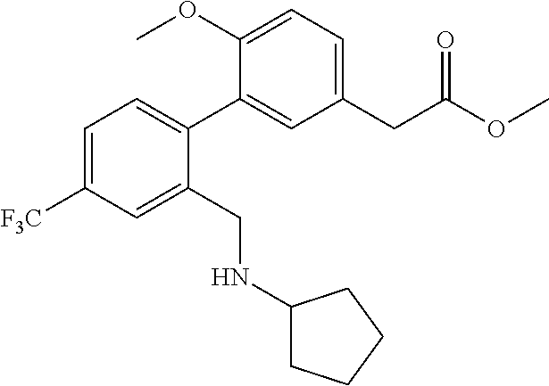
C1(CC(OC)=O)=CC=C(OC)C(C2=CC=C([F3C])C=C2CNC2CCCC2)=C1
